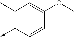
C1(C)=C(->C)C=CC(OC)=C1
